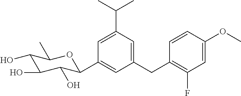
C1(CC2=C(F)C=C(OC)C=C2)=CC(C(C)C)=CC(C2C(O)C(O)C(O)C(C)O2)=C1
